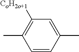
C1(C)=C([CoH2o+1])C=C(C)C=C1
